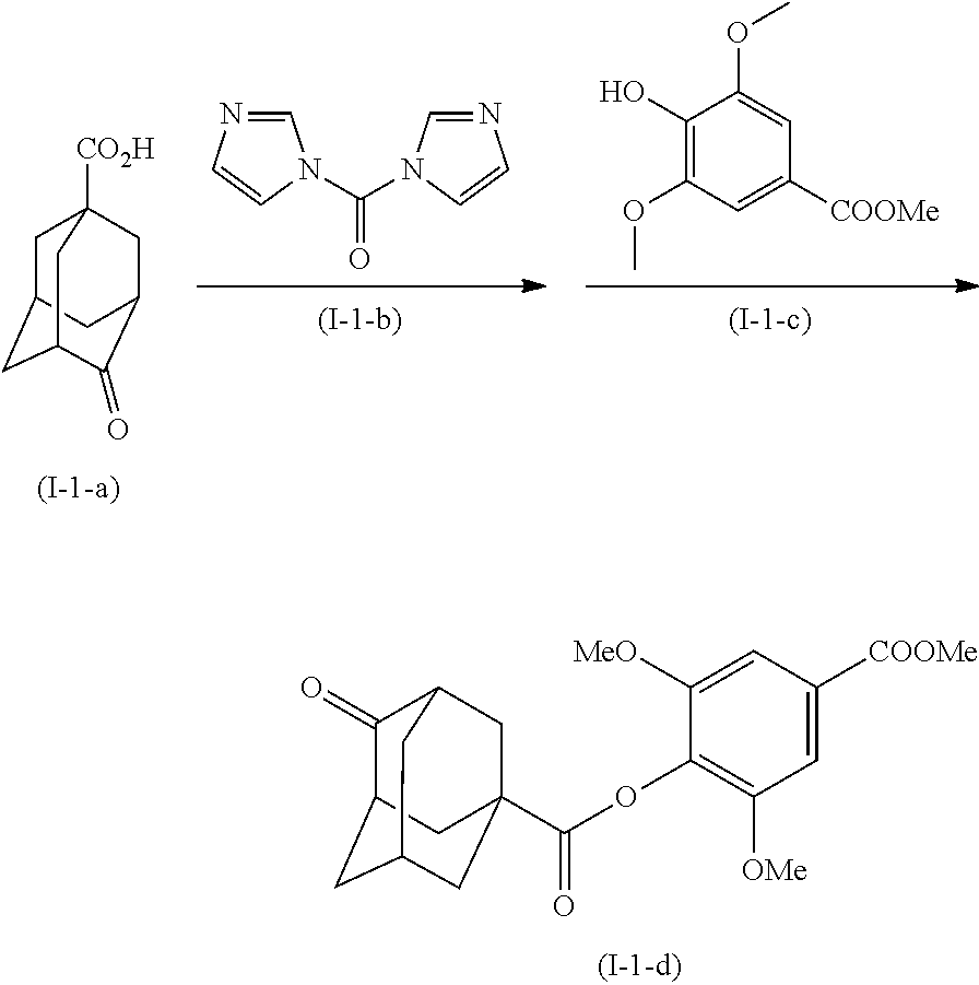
C1(=O)C2CC3CC(C(OC4=C([OMe])C=C([COOMe])C=C4[MeO])=O)(CC1C3)C2.C1C2CC3CC1([CO2H])CC(C2)C3=O.C(=O)(N1C=NC=C1)N1C=NC=C1.C1(O)=C(OC)C=C([COOMe])C=C1OC
